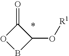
O=C1OBC1O[R1]
